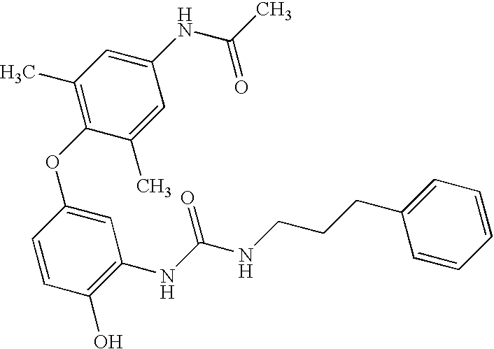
C1(O)=C(NC(=O)NCCCC2=CC=CC=C2)C=C(OC2=C(C)C=C(NC(C)=O)C=C2C)C=C1
